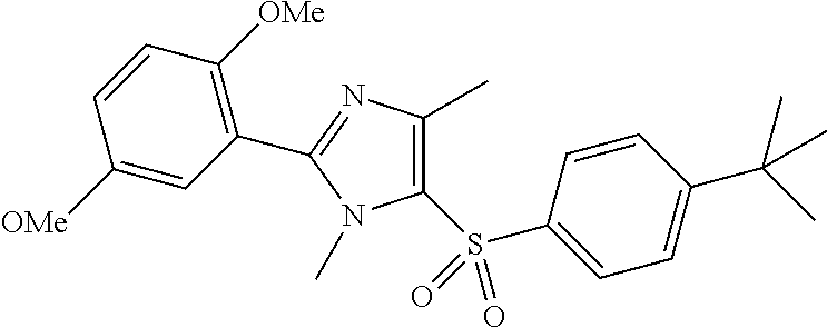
C1=CC(C(C)(C)C)=CC=C1S(C1=C(C)N=C(C2=C([OMe])C=CC([OMe])=C2)N1C)(=O)=O
